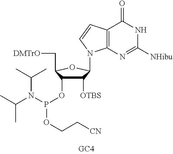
C12=C(N=C([NHibu])NC1=O)N(C1C([OTBS])C(OP(N(C(C)C)C(C)C)OCC[CN])C(C[DMTrO])O1)C=C2
